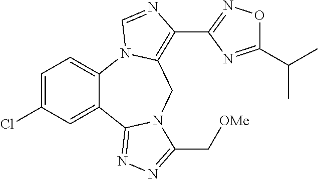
C1=C(Cl)C=C2C(=C1)N1C(=C(C3=NOC(C(C)C)=N3)N=C1)CN1C2=NN=C1C[OMe]
